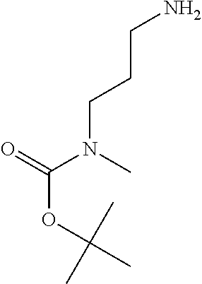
NCCCN(C(OC(C)(C)C)=O)C
